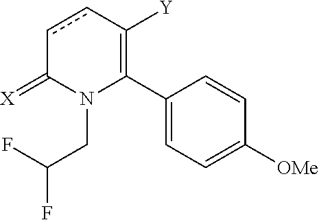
C1(C2=C([Y])ccC(=[X])N2CC(F)F)=CC=C([OMe])C=C1
